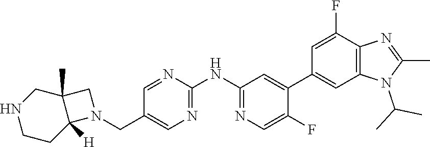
C1=NC(NC2=NC=C(F)C(C3=CC4=C(C(F)=C3)N=C(C)N4C(C)C)=C2)=NC=C1CN1CC2(C)C1([H])CCNC2
